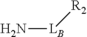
[LB](N)[R2]
